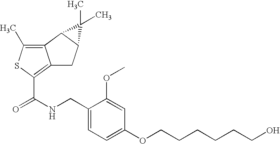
C12=C(C)SC(C(NCC3=CC=C(OCCCCCCO)C=C3OC)=O)=C1CC1C2C1(C)C
